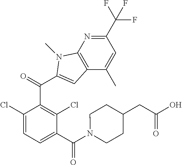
C1(Cl)=CC=C(C(N2CCC(CC(O)=O)CC2)=O)C(Cl)=C1C(C1=CC2=C(N=C(C(F)(F)F)C=C2C)N1C)=O
